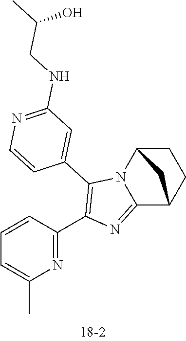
C1=CC(C2=C(C3=CC(NCC(O)C)=NC=C3)N3C(=N2)C2CCC3C2)=NC(C)=C1
